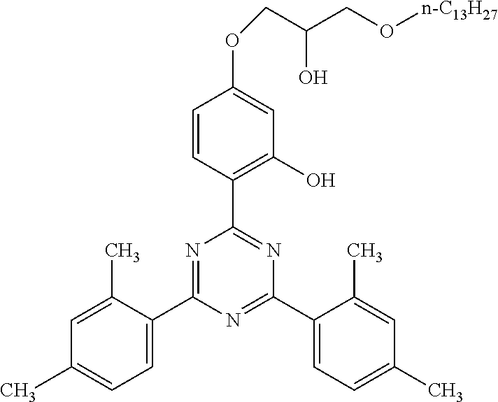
C1(C2=CC=C(C)C=C2C)=NC(C2=CC=C(C)C=C2C)=NC(C2=C(O)C=C(OCC(O)CO[n-C13H27])C=C2)=N1
